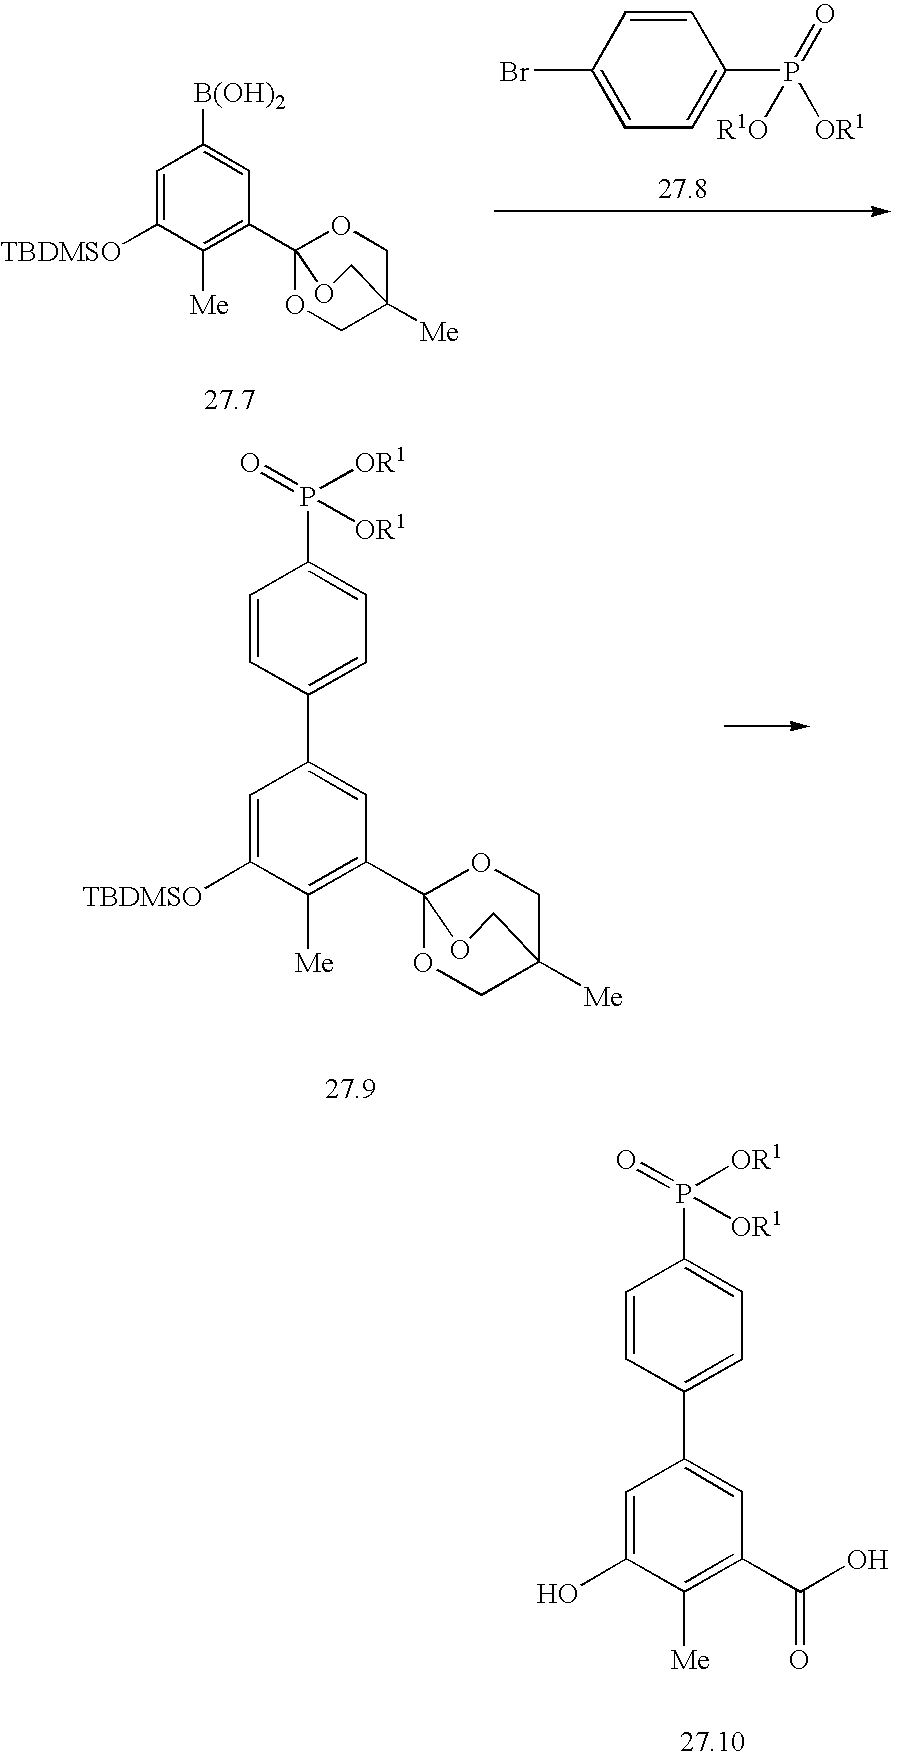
C1=CC(Br)=CC=C1P(=O)([OR1])[R1O].C1=C([TBDMSO])C([Me])=C(C23OCC([Me])(CO2)CO3)C=C1[B(OH)2].C1=C([TBDMSO])C([Me])=C(C23OCC([Me])(CO2)CO3)C=C1C1=CC=C(P(=O)([OR1])[OR1])C=C1.C1=C(O)C([Me])=C(C(O)=O)C=C1C1=CC=C(P(=O)([OR1])[OR1])C=C1
